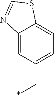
C12=CC(C*)=CC=C1SC=N2
